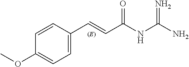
C1=C(C=CC(NC(N)=N)=O)C=CC(OC)=C1
